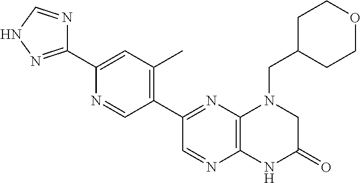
C12=C(N=C(C3=C(C)C=C(C4=NNC=N4)N=C3)C=N1)N(CC1CCOCC1)CC(=O)N2
